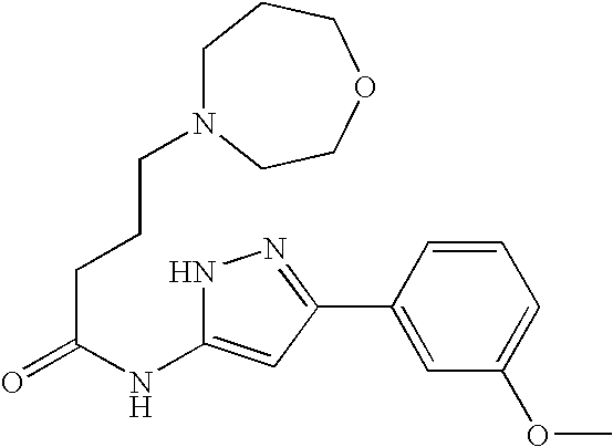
C(C(NC1=CC(C2=CC(OC)=CC=C2)=NN1)=O)CCN1CCCOCC1
